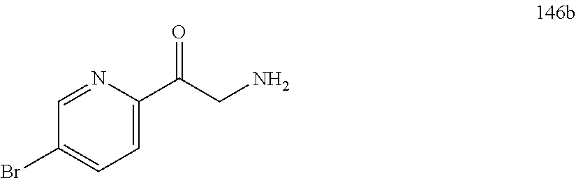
N1=CC(Br)=CC=C1C(CN)=O
